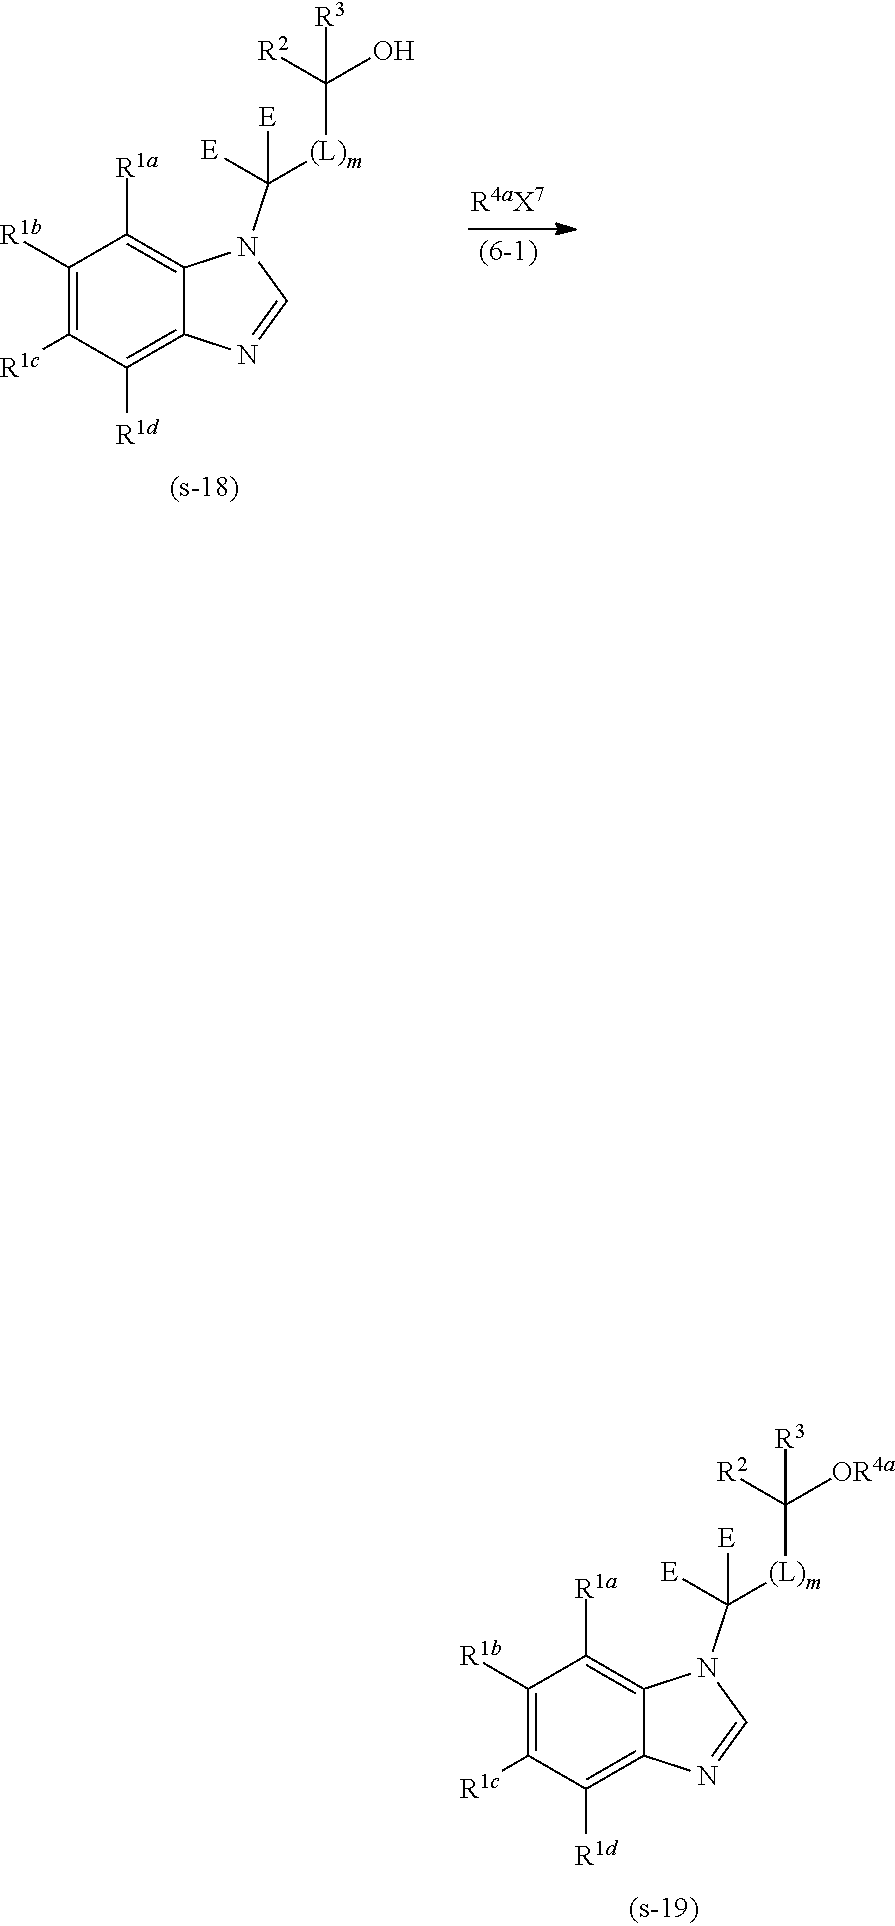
C1([R1b])=C([R1c])C([R1d])=C2C(=C1[R1a])N(C([E])([E])[(L)m]C([OR4a])([R2])[R3])C=N2.C1([R1b])=C([R1c])C([R1d])=C2C(=C1[R1a])N(C([E])([E])[(L)m]C(O)([R2])[R3])C=N2
